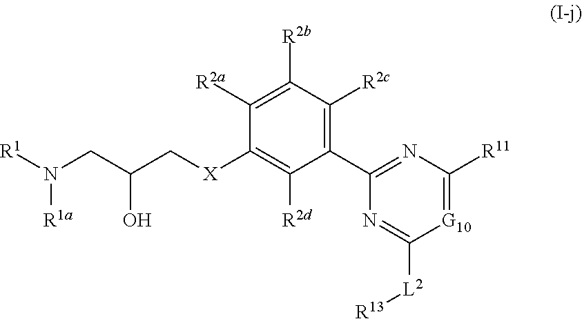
[R1]N(CC(C[X]C1=C([R2d])C(C2=NC([R11])=[G10]C([L2][R13])=N2)=C([R2c])C([R2b])=C1[R2a])O)[R1a]
